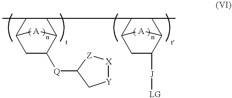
CC1C2CC([Q]C3C[Y][X][Z]3)C(C1C1C3CC([J][LG])C(C1C)[A]3)[A]2
